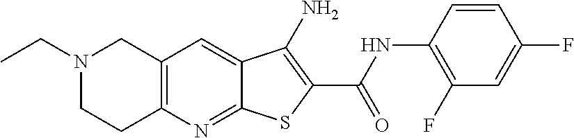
C12=C(N=C3C(=C1)C(N)=C(C(NC1=C(F)C=C(F)C=C1)=O)S3)CCN(CC)C2
